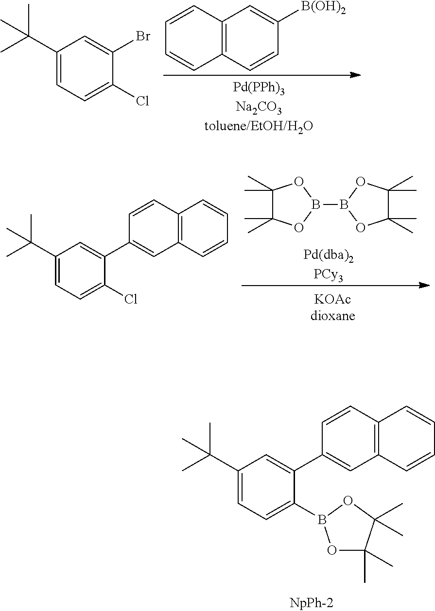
C1=CC2=C(C=C1)C=CC([B(OH)2])=C2.C1(C(C)(C)C)=CC=C(Cl)C(Br)=C1.C12=C(C=CC=C1)C=C(C1=CC(C(C)(C)C)=CC=C1B1OC(C)(C)C(C)(C)O1)C=C2.C12=C(C=CC=C1)C=C(C1=CC(C(C)(C)C)=CC=C1Cl)C=C2.[Pd(dba)2PCy3].C1(C)(C)C(C)(C)OB(B2OC(C)(C)C(C)(C)O2)O1
